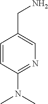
C1=CC(N(C)C)=NC=C1CN
